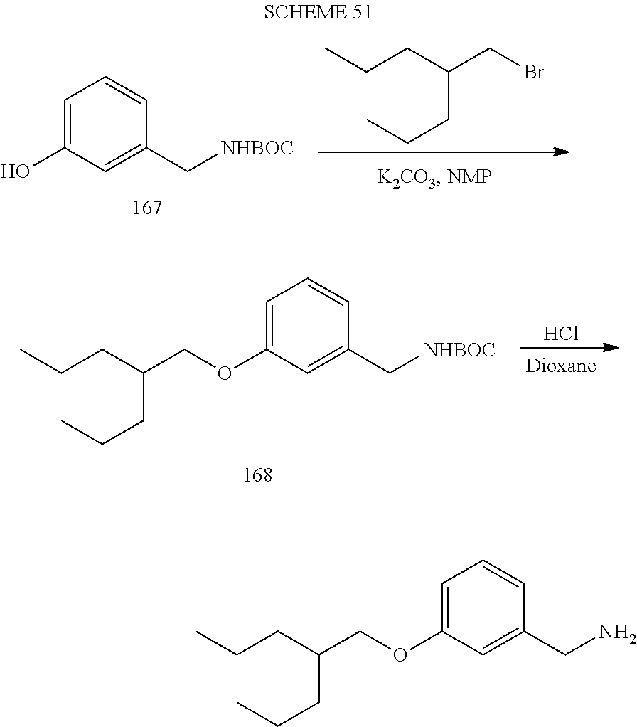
C1=C(O)C=C(C[NHBOC])C=C1.CCCC(CBr)CCC.CCCC(COC1=CC=CC(C[NHBOC])=C1)CCC.Cl.CCCC(COC1=CC=CC(CN)=C1)CCC
